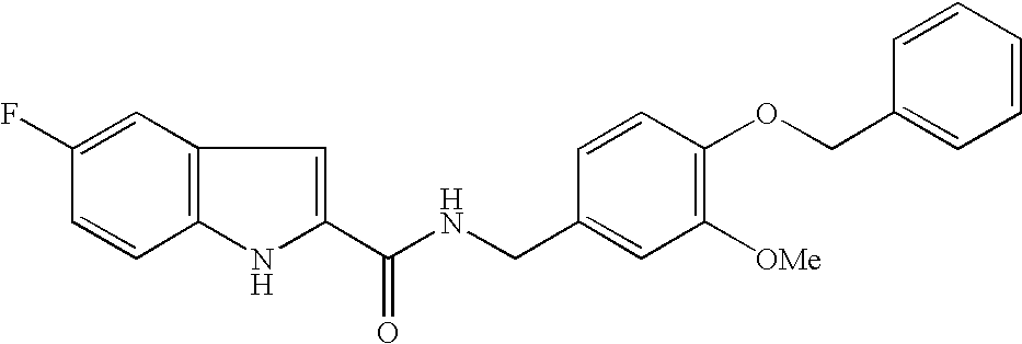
C1=C(F)C=CC2=C1C=C(C(NCC1=CC([OMe])=C(OCC3=CC=CC=C3)C=C1)=O)N2
